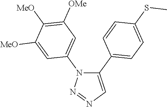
C1(C2=CC=C(SC)C=C2)=CN=NN1C1=CC([OMe])=C([MeO])C([MeO])=C1
